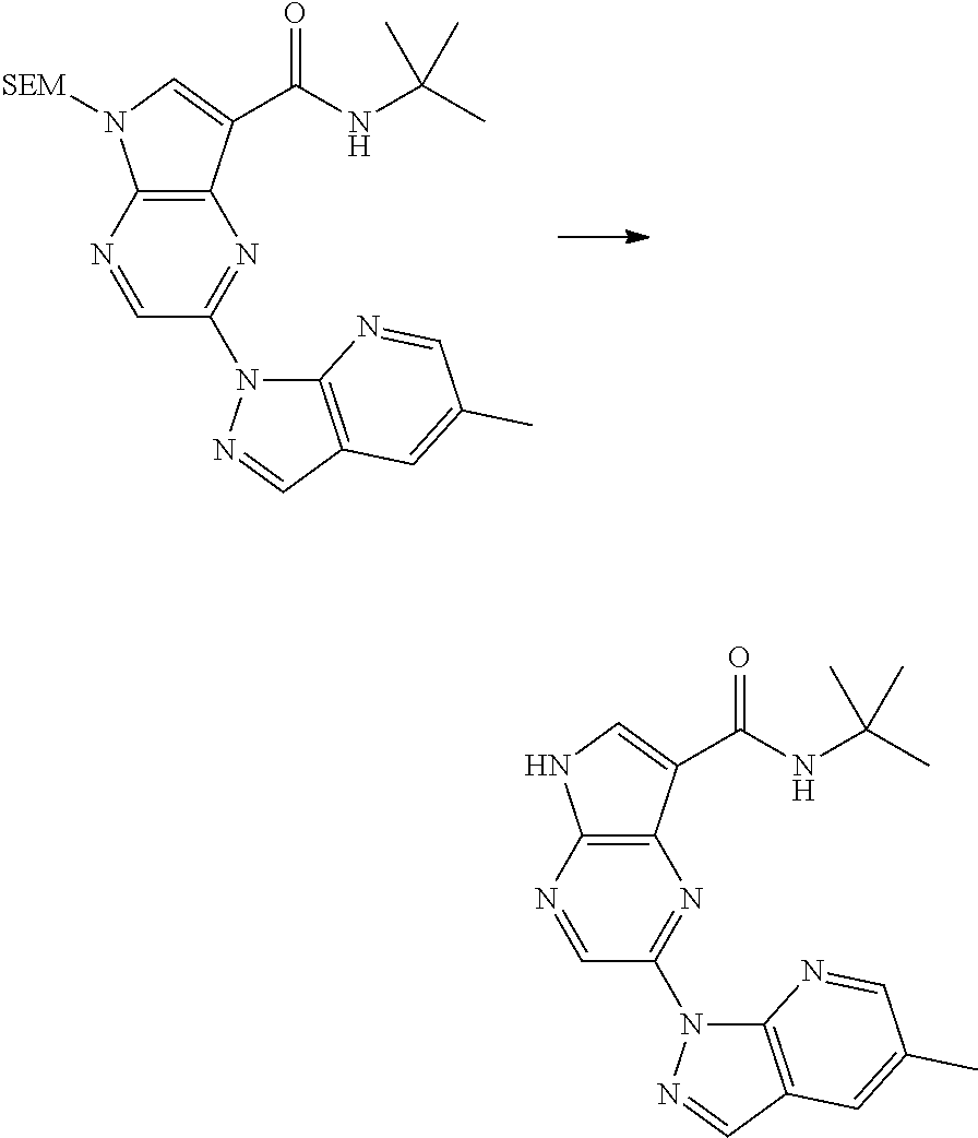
C12=C(C(C(NC(C)(C)C)=O)=CN1[SEM])N=C(N1C3=C(C=N1)C=C(C)C=N3)C=N2.C12=C(C(C(NC(C)(C)C)=O)=CN1)N=C(N1C3=C(C=N1)C=C(C)C=N3)C=N2
